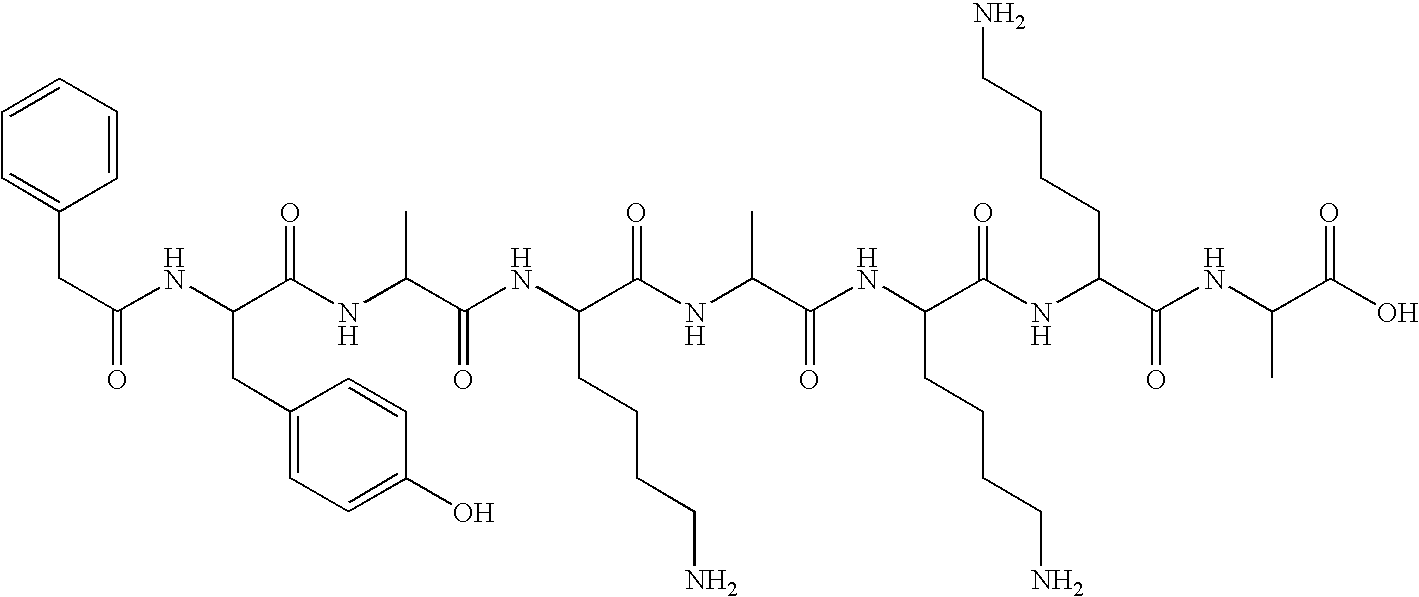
C(C(NC(C(=O)NC(C(NC(C(NC(C(NC(C(NC(C(NC(C(O)=O)C)=O)CCCCN)=O)CCCCN)=O)C)=O)CCCCN)=O)C)CC1=CC=C(O)C=C1)=O)C1=CC=CC=C1
